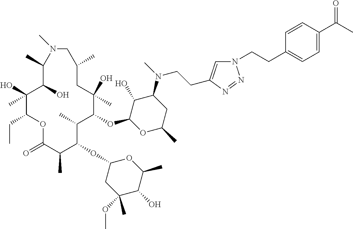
C1(O)C(OC2C(C)C(OC3CC(OC)(C)C(O)C(C)O3)C(C)C(=O)OC(CC)C(O)(C)C(O)C(C)N(C)CC(C)CC2(O)C)OC(C)CC1N(C)CCC1=CN(CCC2=CC=C(C(C)=O)C=C2)N=N1
